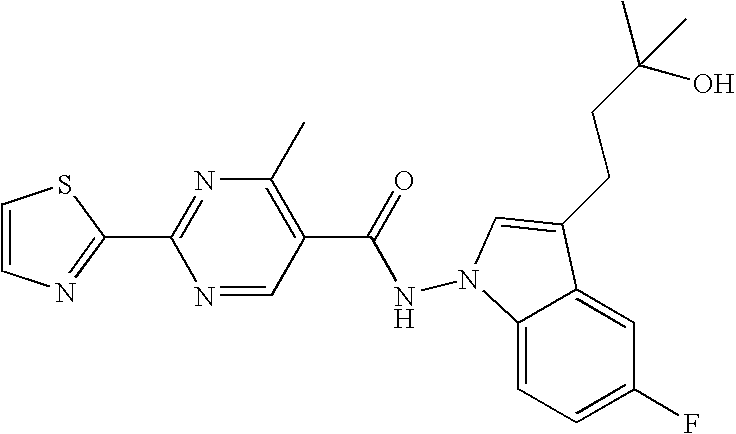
C(C1=C(C)N=C(C2=NC=CS2)N=C1)(=O)NN1C2=CC=C(F)C=C2C(CCC(C)(O)C)=C1
